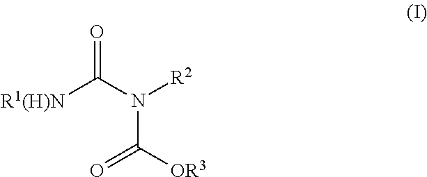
[R1(H)N]C(N([R2])C([OR3])=O)=O
